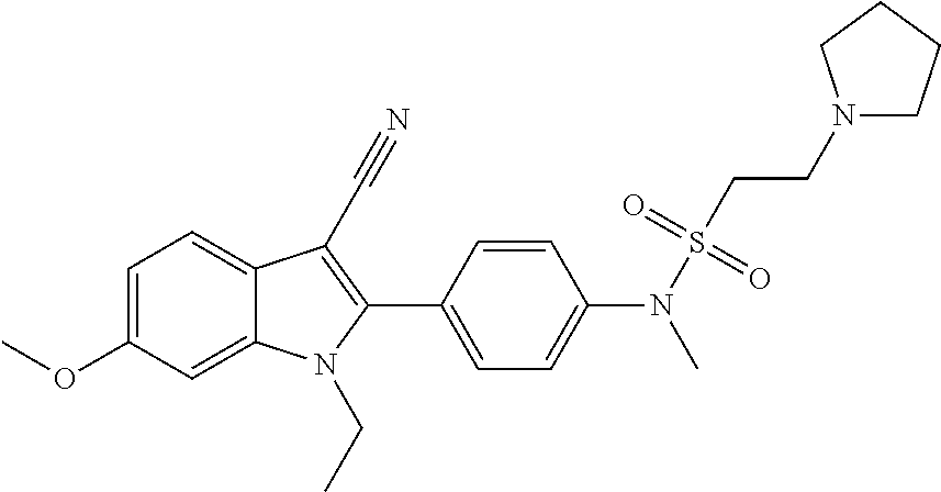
C1=C(OC)C=C2C(=C1)C(C#N)=C(C1=CC=C(N(C)S(CCN3CCCC3)(=O)=O)C=C1)N2CC
